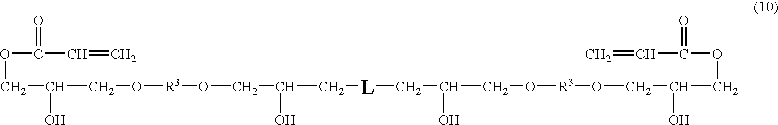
C(C(CO[R3]OCC(O)C[L]CC(O)CO[R3]OCC(COC(C=C)=O)O)O)OC(C=C)=O
